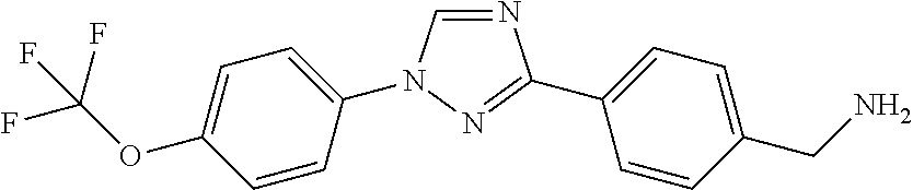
C1=CC(N2C=NC(C3=CC=C(CN)C=C3)=N2)=CC=C1OC(F)(F)F
